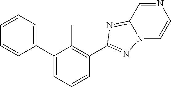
C1=CC=C(C2=CC=CC(C3=NN4C=CN=CC4=N3)=C2C)C=C1
